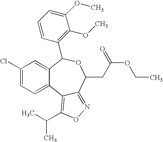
C1(Cl)=CC=C2C(=C1)C(C1=C(OC)C(OC)=CC=C1)OC(CC(OCC)=O)C1=NOC(C(C)C)=C21
